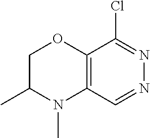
C1C(C)N(C)C2=C(O1)C(Cl)=NN=C2
